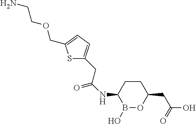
C1CC(NC(=O)CC2=CC=C(COCCN)S2)B(O)OC1CC(O)=O
